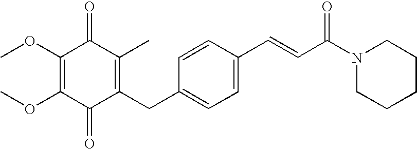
C1(=O)C(CC2=CC=C(C=CC(N3CCCCC3)=O)C=C2)=C(C)C(=O)C(OC)=C1OC
